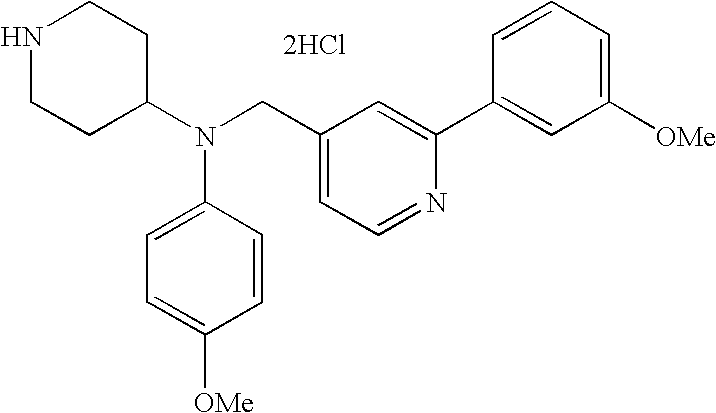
N1CCC(N(CC2=CC=NC(C3=CC([OMe])=CC=C3)=C2)C2=CC=C([OMe])C=C2)CC1.[2HCl]
